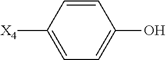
C1=CC([X4])=CC=C1O
